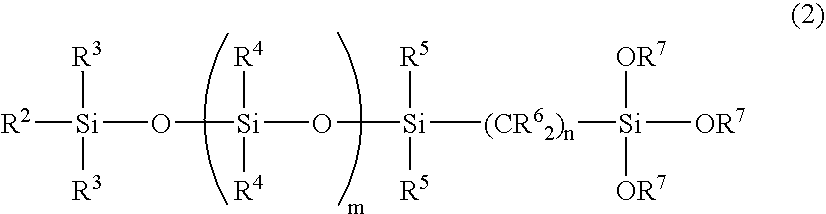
[R2][Si](O[Si](O[Si]([(CR62)n][Si]([OR7])([OR7])[OR7])([R5])[R5])([R4])[R4])([R3])[R3]
